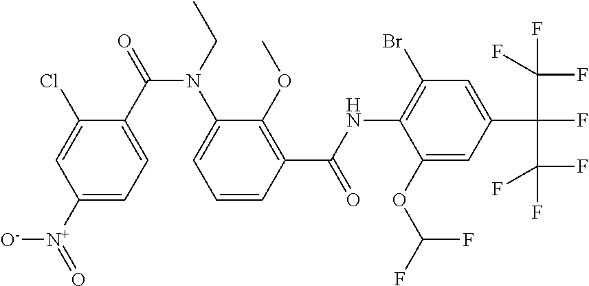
C1([N+](=O)[O-])=CC=C(C(=O)N(C2=CC=CC(C(NC3=C(Br)C=C(C(C(F)(F)F)(C(F)(F)F)F)C=C3OC(F)F)=O)=C2OC)CC)C(Cl)=C1
